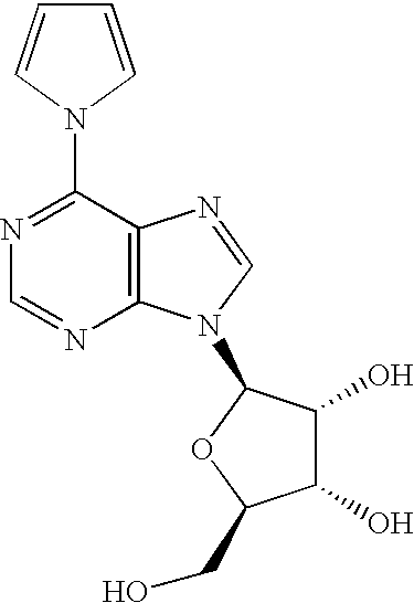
N1=C(N2C=CC=C2)C2=C(N=C1)N(C1C(O)C(O)C(CO)O1)C=N2
